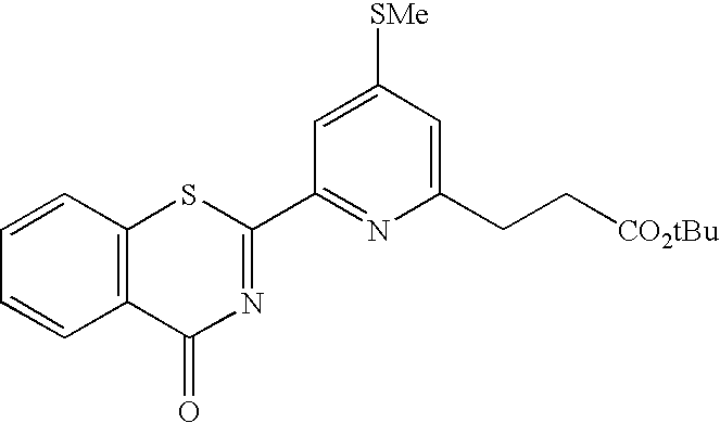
[SMe]C1=CC(C2=NC(=O)C3=C(S2)C=CC=C3)=NC(CC[CO2tBu])=C1
